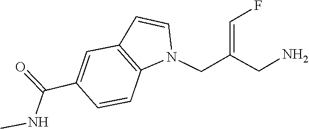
N(C(C1=CC2=C(N(CC(=CF)CN)C=C2)C=C1)=O)C
